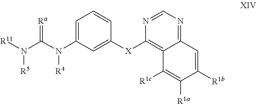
C1=C(N(C(N([R11])[R5])=[Ra])[R4])C=C([X]C2=C3C(=NC=N2)C=C([R1b])C([R1a])=C3[R1c])C=C1
